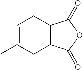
C1=C(C)CC2C(C1)C(=O)OC2=O
